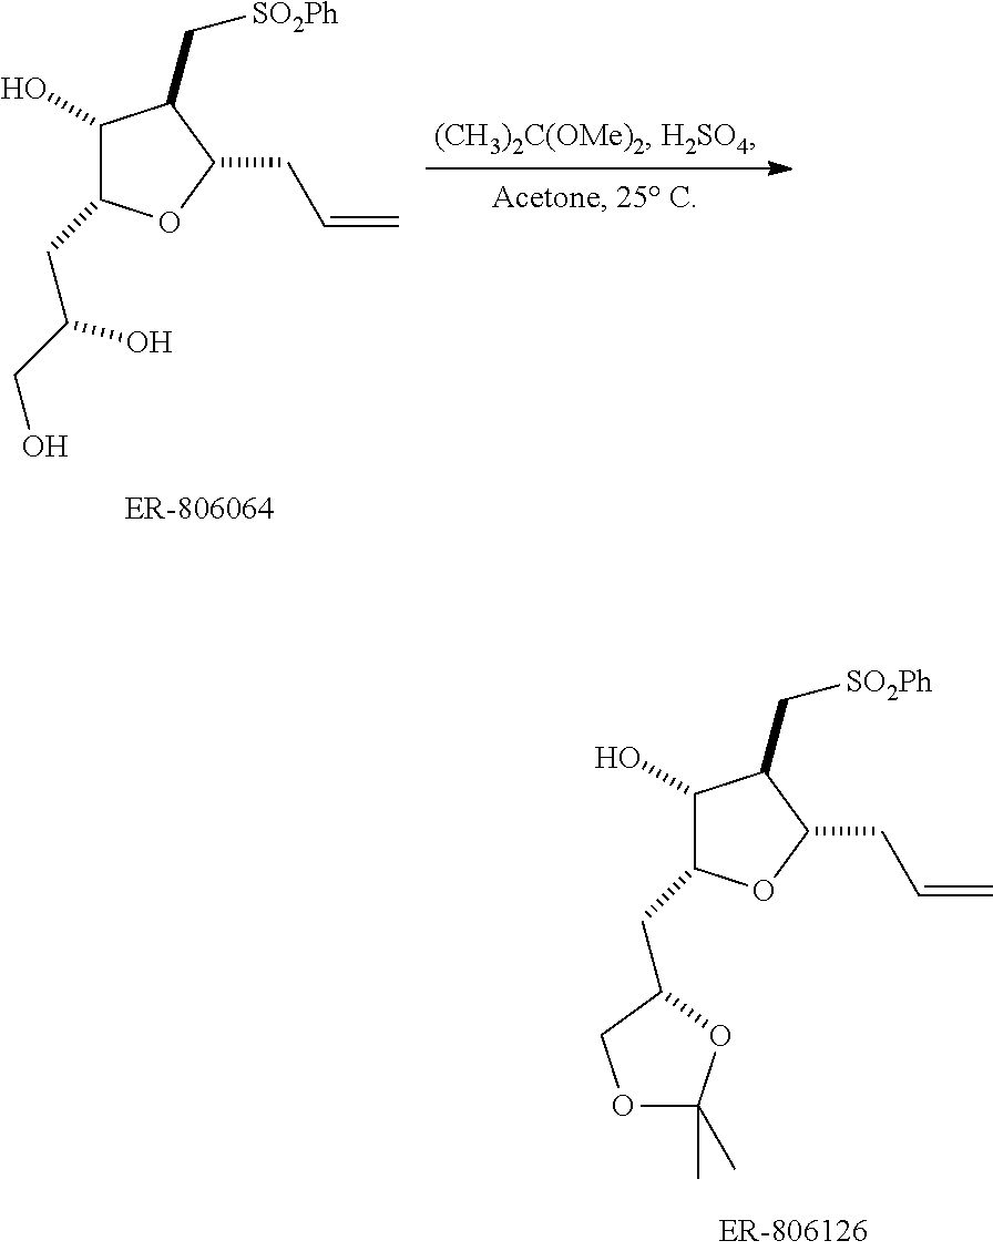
C1(O)C(CC(CO)O)OC(CC=C)C1C[SO2Ph].C1(O)C(CC2OC(C)(C)OC2)OC(CC=C)C1C[SO2Ph]
